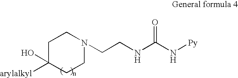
C1C([arylalkyl])(O)CCN(CCNC(N[Py])=O)C1
